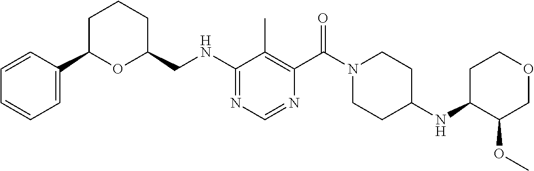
N(C1=NC=NC(C(N2CCC(NC3C(OC)COCC3)CC2)=O)=C1C)CC1CCCC(C2=CC=CC=C2)O1
